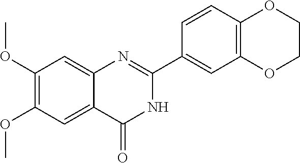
C1(OC)=C(OC)C=C2C(=C1)N=C(C1=CC3=C(C=C1)OCCO3)NC2=O
